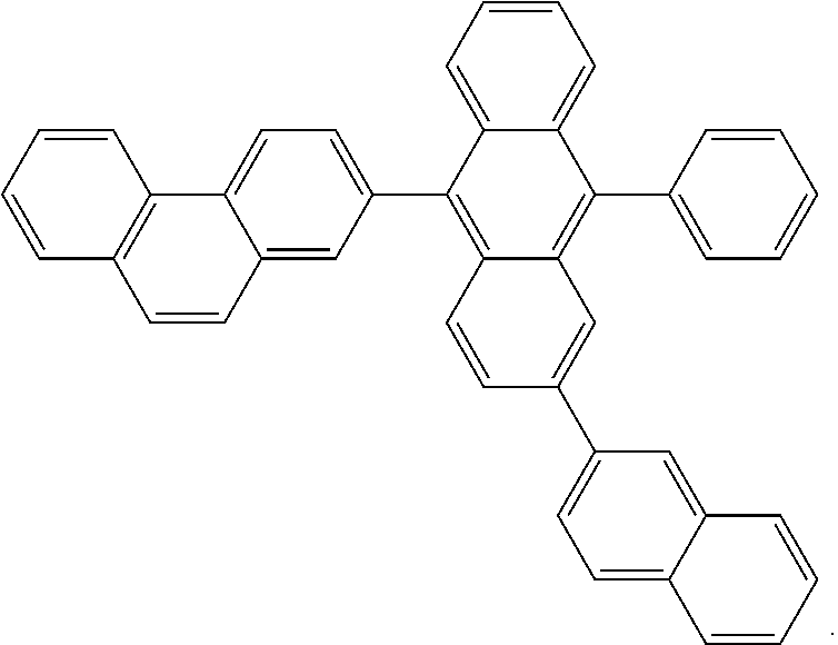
C1=C2C(=CC(C3=C4C(=C(C5=CC=CC=C5)C5=CC=CC=C35)C=C(C3=CC=C5C(=C3)C=CC=C5)C=C4)=C1)C=CC1=C2C=CC=C1
